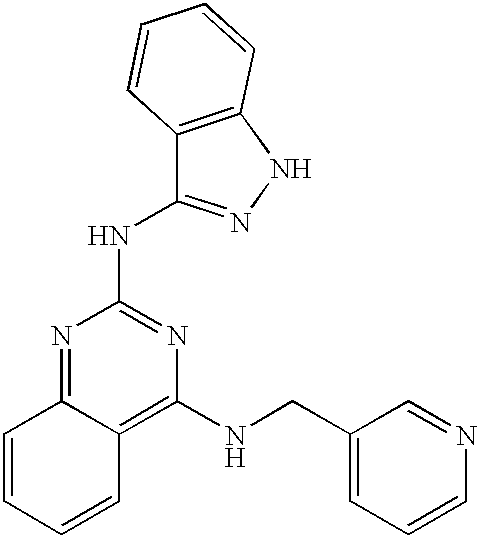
C12=NC(NC3=NNC4=C3C=CC=C4)=NC(NCC3=CC=CN=C3)=C1C=CC=C2
